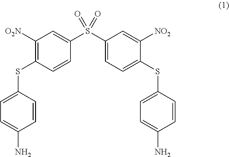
C1([O2N])=C(SC2=CC=C(N)C=C2)C=CC(S(C2=CC=C(SC3=CC=C(N)C=C3)C([NO2])=C2)(=O)=O)=C1
